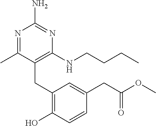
N1=C(C)C(CC2=C(O)C=CC(CC(OC)=O)=C2)=C(NCCCC)N=C1N
